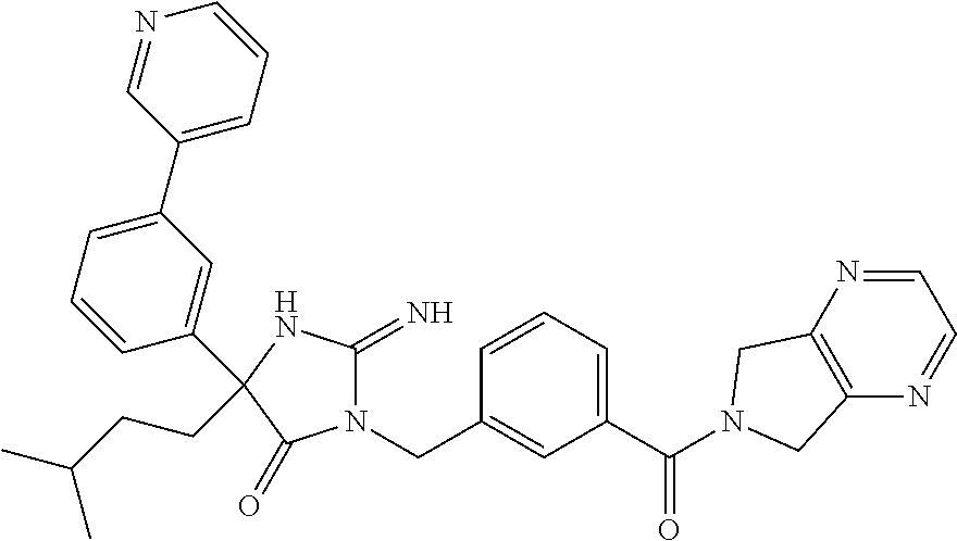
N1(CC2=CC(C(=O)N3CC4=C(N=CC=N4)C3)=CC=C2)C(=N)NC(C2=CC(C3=CC=CN=C3)=CC=C2)(CCC(C)C)C1=O
